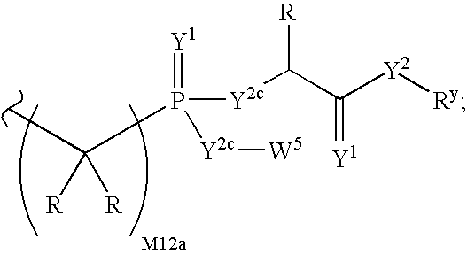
CC([R])([R])P([Y2c]C(C([Y2][Ry])=[Y1])[R])(=[Y1])[Y2c][W5]
